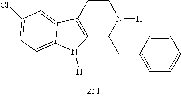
C12=C(CCN([H])C1CC1=CC=CC=C1)C1=CC(Cl)=CC=C1N2[H]
